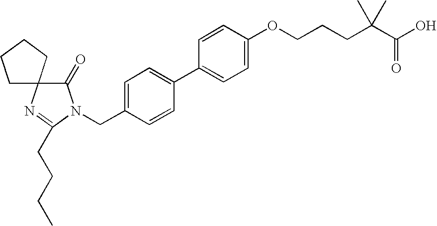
C1CCCC12C(=O)N(CC1=CC=C(C3=CC=C(OCCCC(C(O)=O)(C)C)C=C3)C=C1)C(CCCC)=N2
